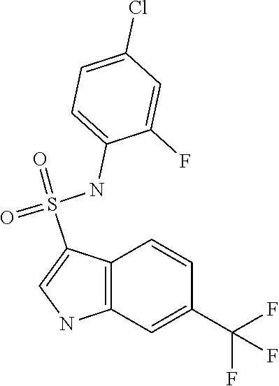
C1=CC2=C(C=C1C(F)(F)F)NC=C2S(=O)(NC1=CC=C(Cl)C=C1F)=O
